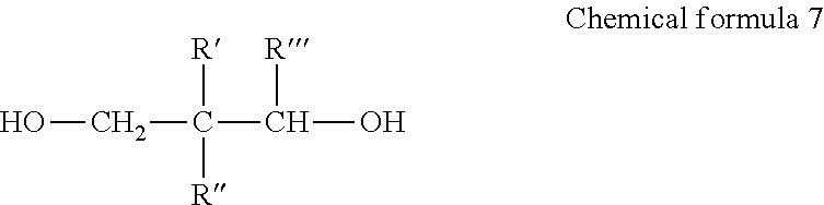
OCC(C(O)[R])([R])[R]
